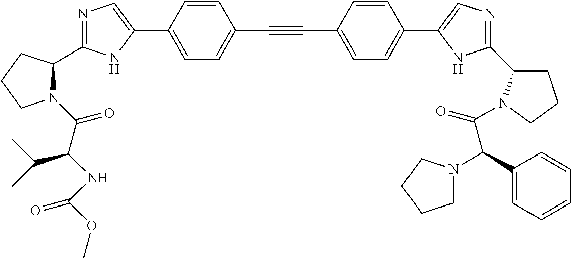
N1=C(C2N(C(C(NC(=O)OC)C(C)C)=O)CCC2)NC(C2=CC=C(C#CC3=CC=C(C4=CN=C(C5CCCN5C(=O)C(C5=CC=CC=C5)N5CCCC5)N4)C=C3)C=C2)=C1
